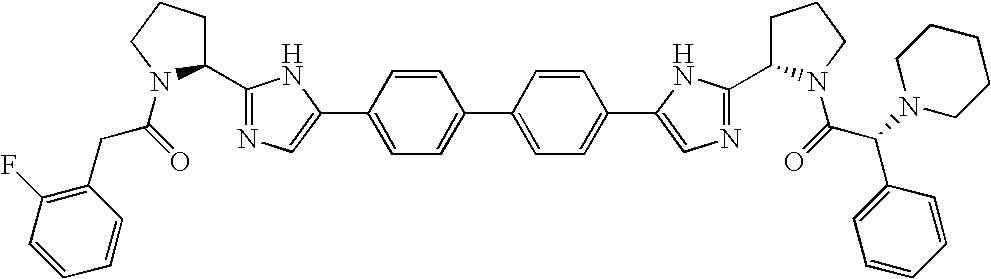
C(=O)(N1C(C2=NC=C(C3=CC=C(C4=CC=C(C5=CN=C(C6CCCN6C(C(C6=CC=CC=C6)N6CCCCC6)=O)N5)C=C4)C=C3)N2)CCC1)CC1=C(F)C=CC=C1
